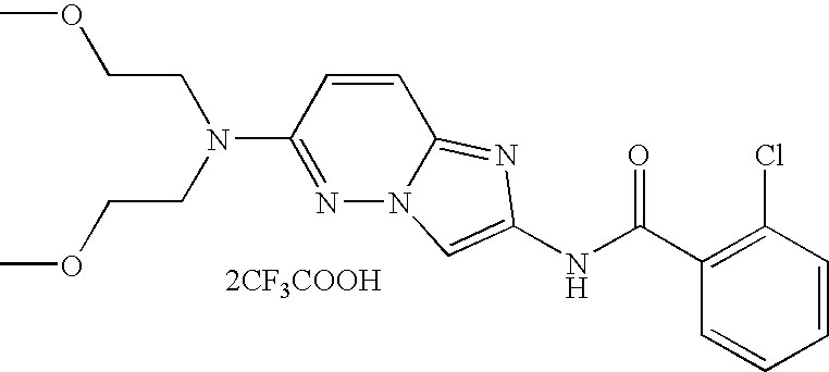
[2CF3COOH].C1=CC=CC(Cl)=C1C(NC1=CN2N=C(N(CCOC)CCOC)C=CC2=N1)=O
